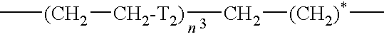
C[(CH2][CH2-T2)]C[(CH2)*]C
